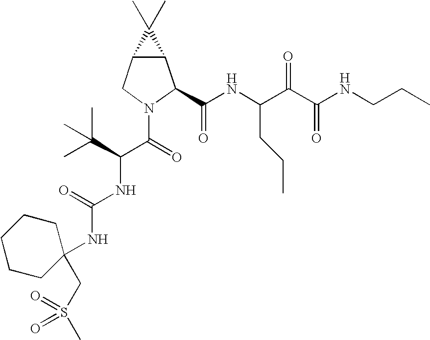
C12C(CN(C(C(NC(=O)NC3(CS(=O)(C)=O)CCCCC3)C(C)(C)C)=O)C1C(NC(C(C(NCCC)=O)=O)CCC)=O)C2(C)C
